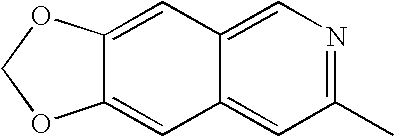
C1=C2C(=CC(C)=N1)C=C1C(=C2)OCO1
